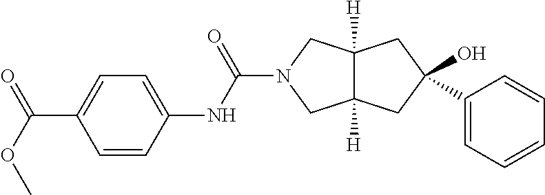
O=C(N1CC2([H])C([H])(C1)CC(O)(C1=CC=CC=C1)C2)NC1=CC=C(C(OC)=O)C=C1
